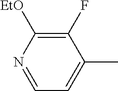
C1=NC([EtO])=C(F)C(C)=C1
